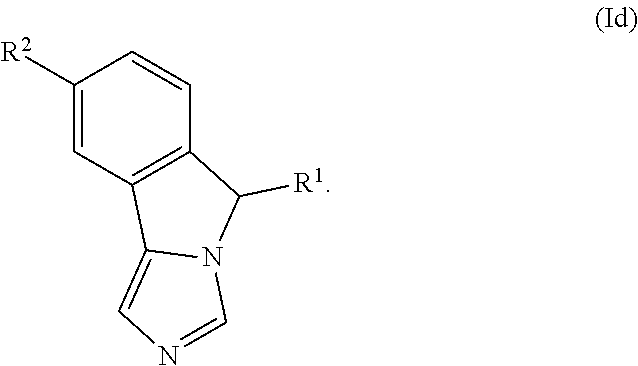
C12=C(C=CC([R2])=C1)C([R1])N1C2=CN=C1
